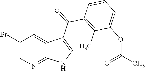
C1(Br)=CN=C2C(=C1)C(C(=O)C1=C(C)C(OC(C)=O)=CC=C1)=CN2
